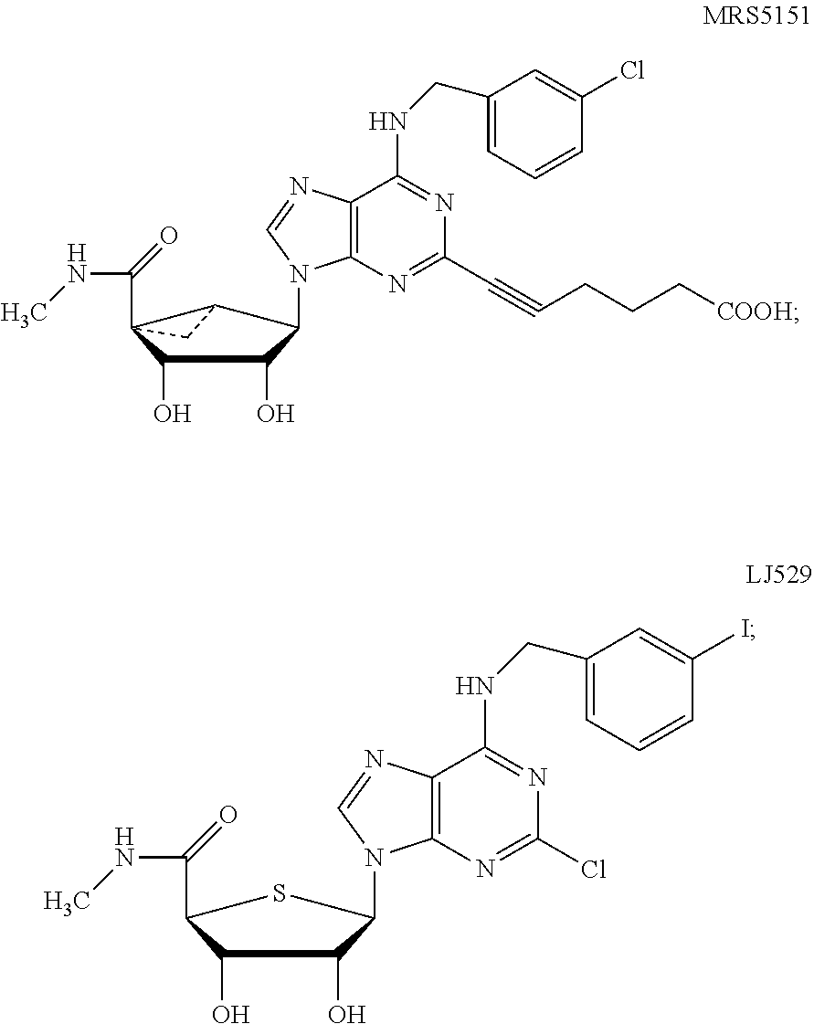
C1(O)C2(C(NC)=O)C(C(N3C4=C(N=C3)C(NCC3=CC=CC(Cl)=C3)=NC(C#CCCC[COOH])=N4)C1O)C2.C1(O)C(C(NC)=O)SC(N2C3=C(N=C2)C(NCC2=CC=CC(I)=C2)=NC(Cl)=N3)C1O
